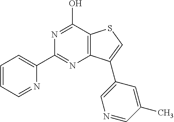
N1=C(C2=CC=CC=N2)N=C(O)C2=C1C(C1=CN=CC(C)=C1)=CS2
